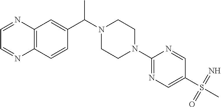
C12=C(C=CC(C(C)N3CCN(C4=NC=C(S(=O)(=N)C)C=N4)CC3)=C1)N=CC=N2
